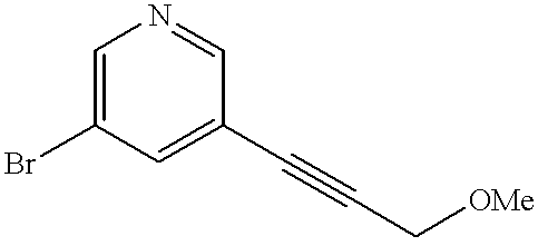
C1=C(Br)C=C(C#CC[OMe])C=N1
